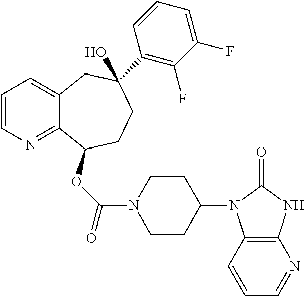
C1=CN=C2C(=C1)CC(C1=C(F)C(F)=CC=C1)(O)CCC2OC(=O)N1CCC(N2C3=C(NC2=O)N=CC=C3)CC1
